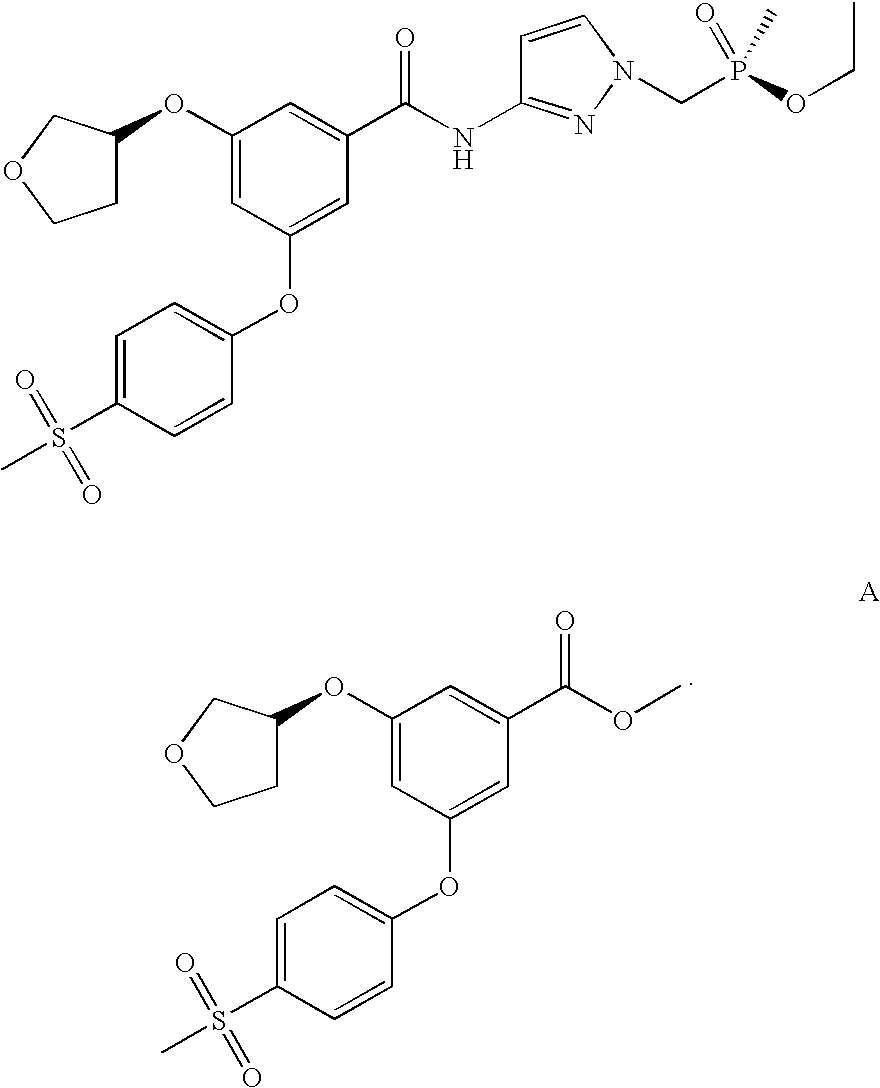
C1C(OC2=CC(OC3=CC=C(S(C)(=O)=O)C=C3)=CC(C(OC)=O)=C2)COC1.C1C(OC2=CC(OC3=CC=C(S(C)(=O)=O)C=C3)=CC(C(NC3=NN(CP(OCC)(=O)C)C=C3)=O)=C2)COC1
